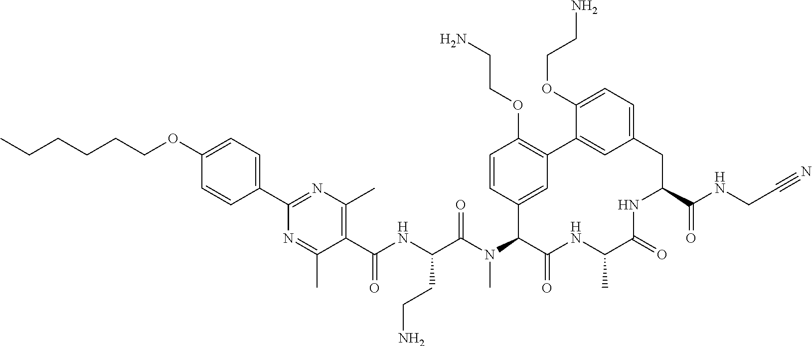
C1(C(NC(C(N(C2C(=O)NC(C)C(=O)NC(C(NCC#N)=O)CC3=CC=C(OCCN)C(=C3)C3=C(OCCN)C=CC2=C3)C)=O)CCN)=O)=C(C)N=C(C2=CC=C(OCCCCCC)C=C2)N=C1C
